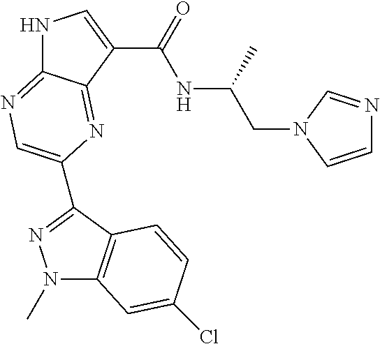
N1C2=NC=C(C3=NN(C)C4=C3C=CC(Cl)=C4)N=C2C(C(=O)NC(CN2C=NC=C2)C)=C1
